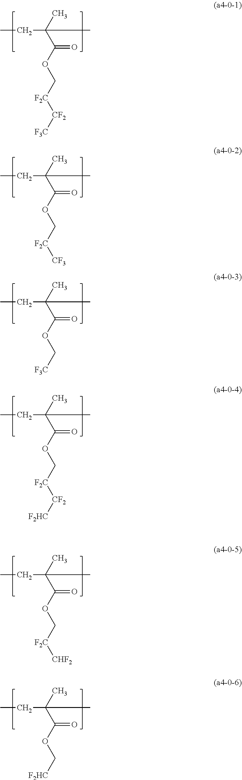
CCC(C)(C(OC[F2C][CF2][F3C])=O)C.CCC(C)(C(OC[F2C][CF3])=O)C.CCC(C)(C(OC[F3C])=O)C.CCC(C)(C(OC[F2C][CF2][F2HC])=O)C.CCC(C)(C(OC[F2C][CHF2])=O)C.CCC(C)(C(OC[F2HC])=O)C
